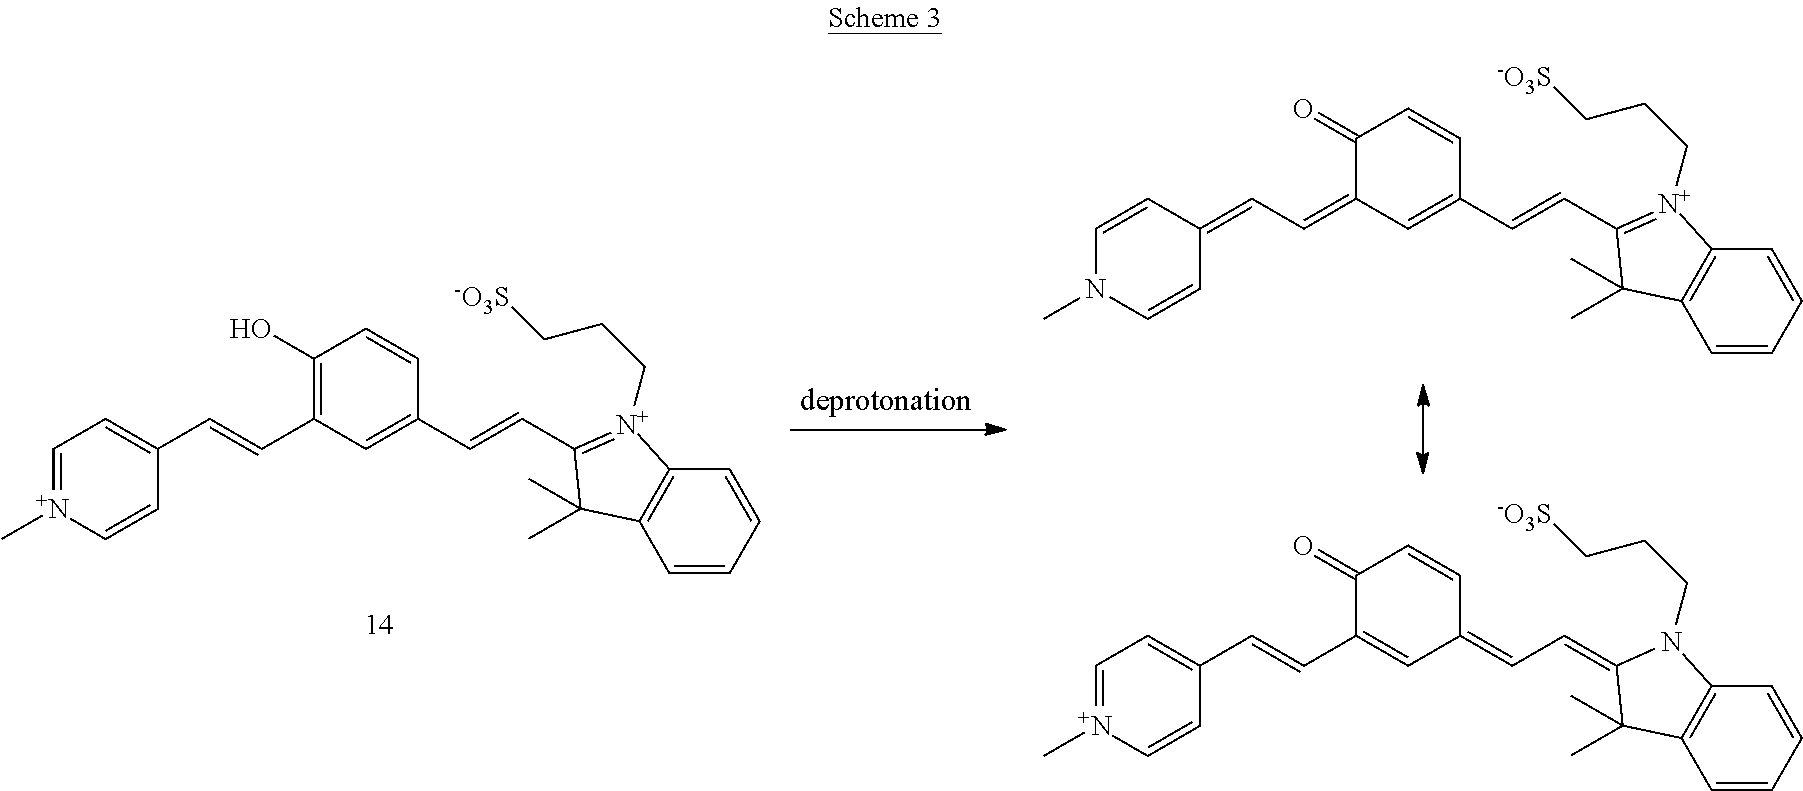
C1=CC(=CC=C2C=C(C=CC3=[N+](CCC[-O3S])C4=C(C=CC=C4)C3(C)C)C=CC2=O)C=CN1C.C1=[N+](C)C=CC(C=CC2=CC(=CC=C3N(CCC[-O3S])C4=C(C=CC=C4)C3(C)C)C=CC2=O)=C1.C1=[N+](C)C=CC(C=CC2=C(O)C=CC(C=CC3=[N+](CCC[-O3S])C4=C(C=CC=C4)C3(C)C)=C2)=C1
